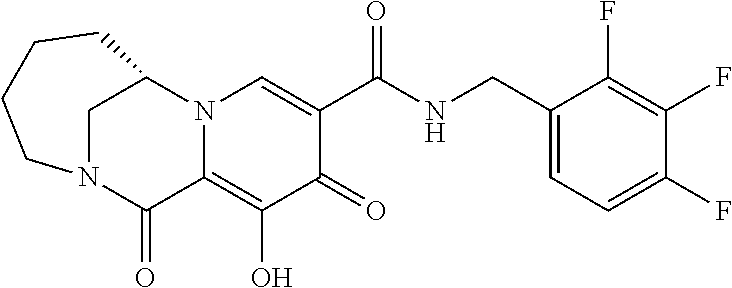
C1(F)=C(F)C(F)=CC=C1CNC(C1=CN2C(=C(O)C1=O)C(=O)N1CC2CCCC1)=O
